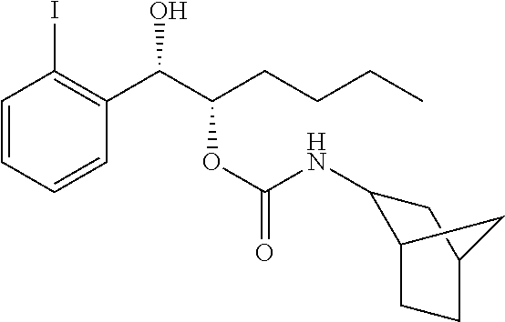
C1=CC=CC(C(C(CCCC)OC(=O)NC2C3CCC(C2)C3)O)=C1I
